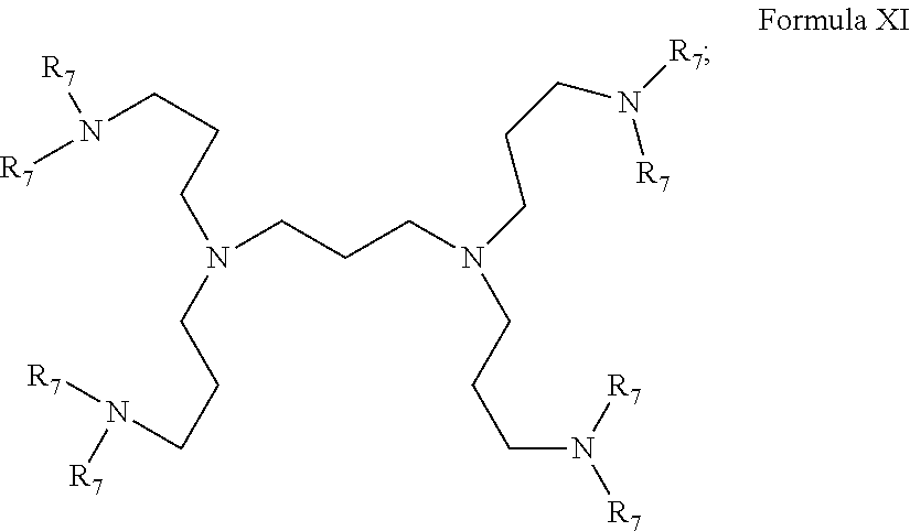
N(CCCN([R7])[R7])(CCCN([R7])[R7])CCCN(CCCN([R7])[R7])CCCN([R7])[R7]
